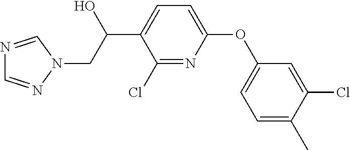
C1(Cl)=NC(OC2=CC=C(C)C(Cl)=C2)=CC=C1C(CN1C=NC=N1)O
